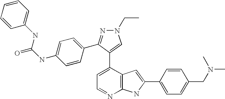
C1=C(C2=CN(CC)N=C2C2=CC=C(NC(=O)NC3=CC=CC=C3)C=C2)C2=C(N=C1)NC(C1=CC=C(CN(C)C)C=C1)=C2
